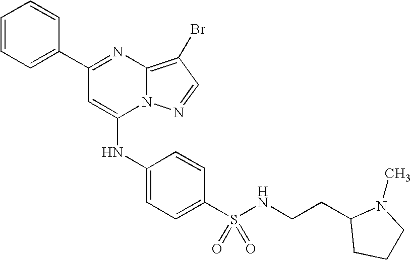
C1=C(C2=NC3=C(Br)C=NN3C(NC3=CC=C(S(NCCC4CCCN4C)(=O)=O)C=C3)=C2)C=CC=C1
